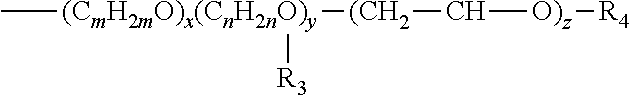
C[(CmH2mO)x(CnH2nO)y]([(CH2]C[O)z][R4])[R3]
